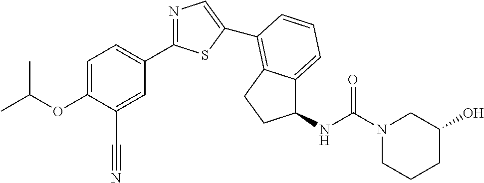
C1=C(OC(C)C)C(C#N)=CC(C2=NC=C(C3=C4C(=CC=C3)C(NC(=O)N3CCCC(O)C3)CC4)S2)=C1
